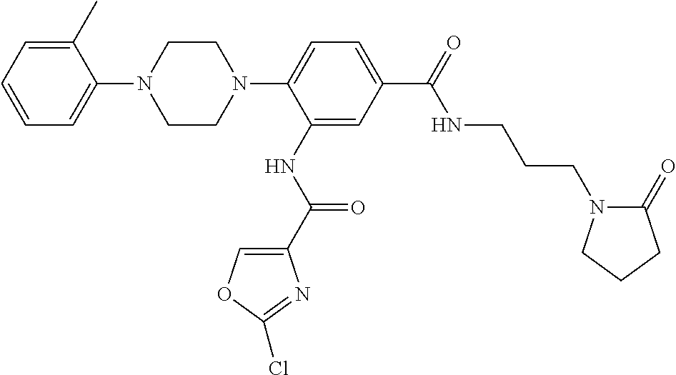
C1=CC=C(C)C(N2CCN(C3=CC=C(C(NCCCN4C(=O)CCC4)=O)C=C3NC(=O)C3=COC(Cl)=N3)CC2)=C1
